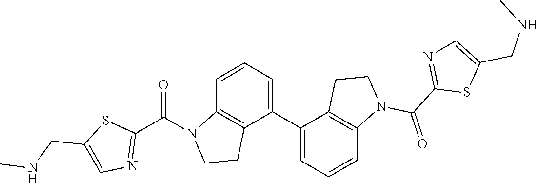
C1=CC=C(C2=CC=CC3=C2CCN3C(=O)C2=NC=C(CNC)S2)C2=C1N(C(C1=NC=C(CNC)S1)=O)CC2
